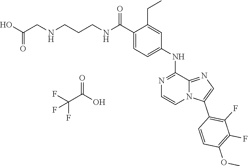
C1(CC)=CC(NC2=NC=CN3C2=NC=C3C2=C(F)C(F)=C(OC)C=C2)=CC=C1C(NCCCNCC(O)=O)=O.O=C(O)C(F)(F)F
